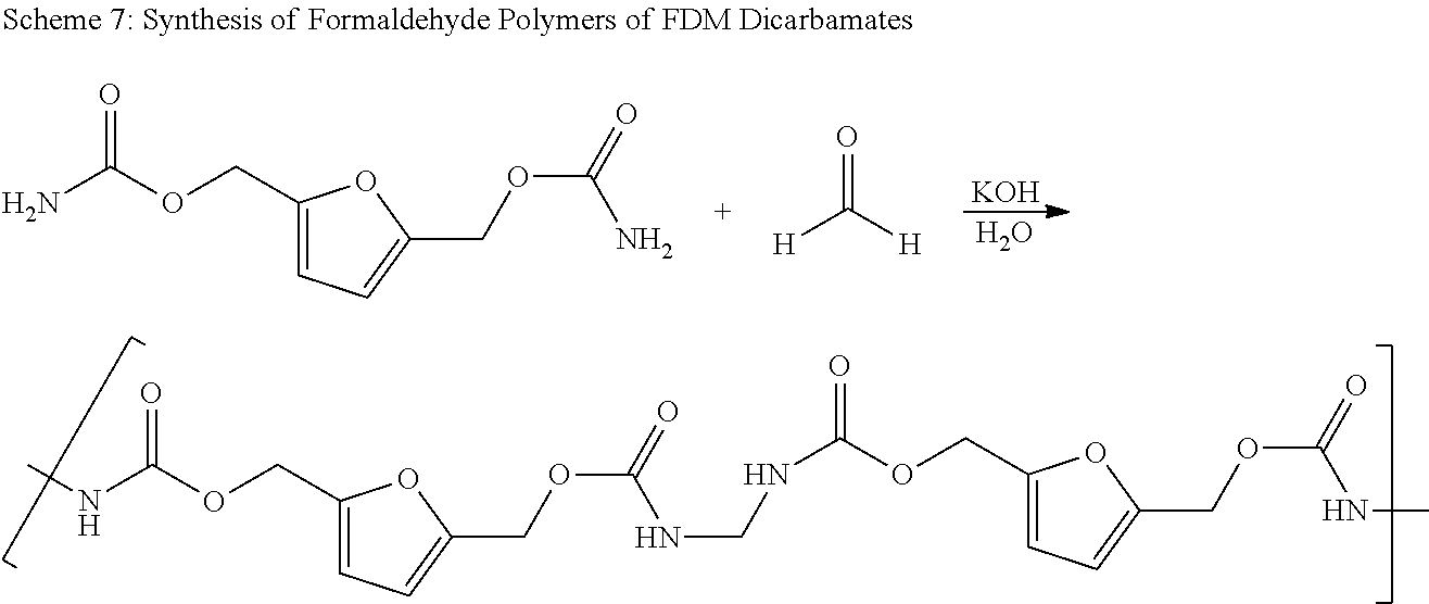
C1(COC(NC)=O)=CC=C(COC(NCNC(OCC2=CC=C(COC(NC)=O)O2)=O)=O)O1.[KOH].O.C1(COC(N)=O)=CC=C(COC(N)=O)O1.O=C([H])[H]
